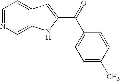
C1=NC=C2C(=C1)C=C(C(=O)C1=CC=C(C)C=C1)N2
